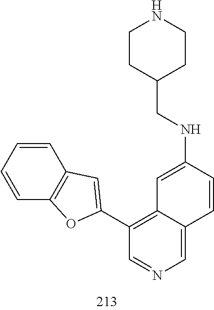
C(NC1=CC2=C(C3=CC4=C(C=CC=C4)O3)C=NC=C2C=C1)C1CCNCC1
